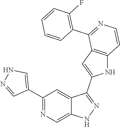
C1(C2=CNN=C2)=NC=C2C(=C1)C(C1=CC3=C(N1)C=CN=C3C1=C(F)C=CC=C1)=NN2
